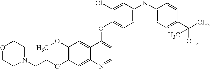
C1=C(Cl)C(OC2=CC=NC3=CC(OCCN4CCOCC4)=C(OC)C=C23)=CC=C1NC1=CC=C(C(C)(C)C)C=C1
